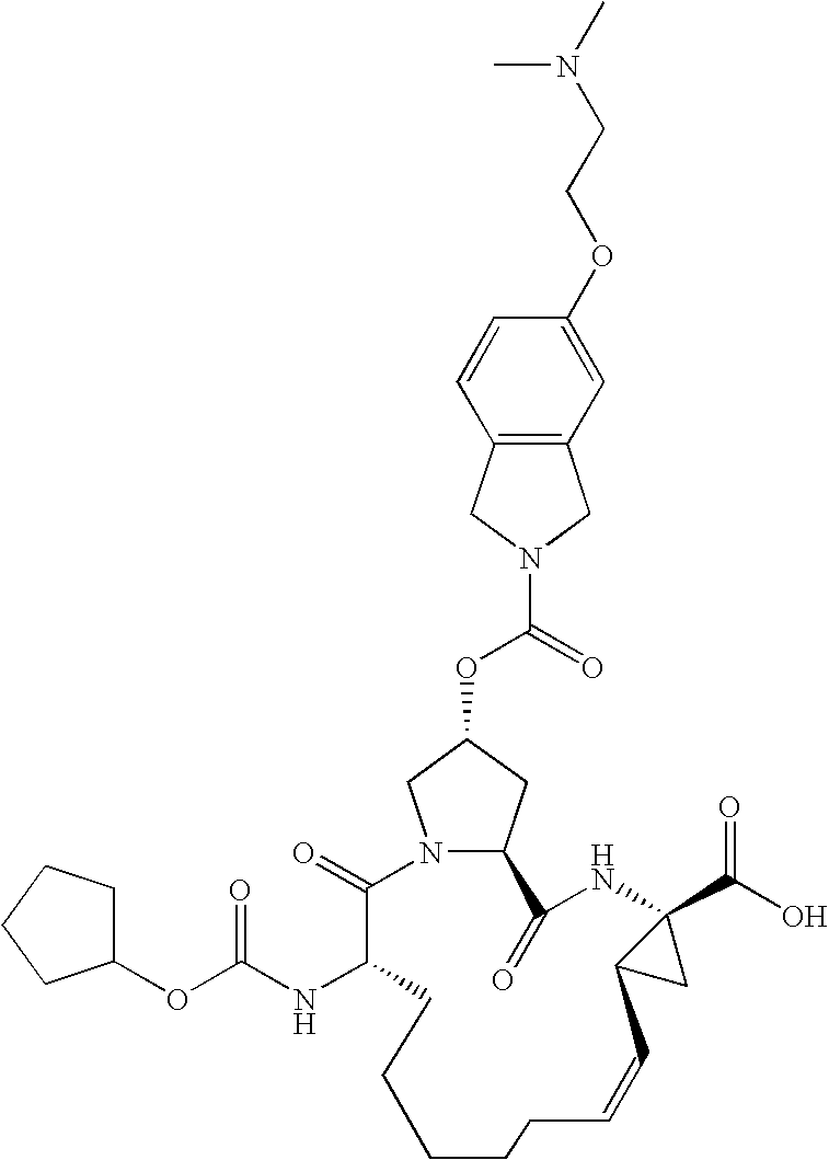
N12CC(OC(=O)N3CC4=C(C3)C=CC(OCCN(C)C)=C4)CC1C(=O)NC1(C(O)=O)C(C1)C=CCCCCCC(NC(OC1CCCC1)=O)C2=O
